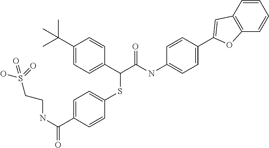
C1(C(C)(C)C)=CC=C(C(C(NC2=CC=C(C3=CC4=C(C=CC=C4)O3)C=C2)=O)SC2=CC=C(C(NCCS(O)(=O)=O)=O)C=C2)C=C1
